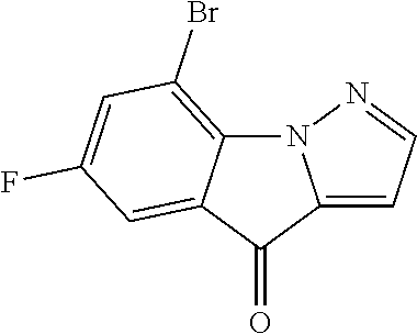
N12C3=C(Br)C=C(F)C=C3C(=O)C1=CC=N2
